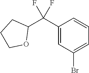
C1(C(C2CCCO2)(F)F)=CC(Br)=CC=C1
